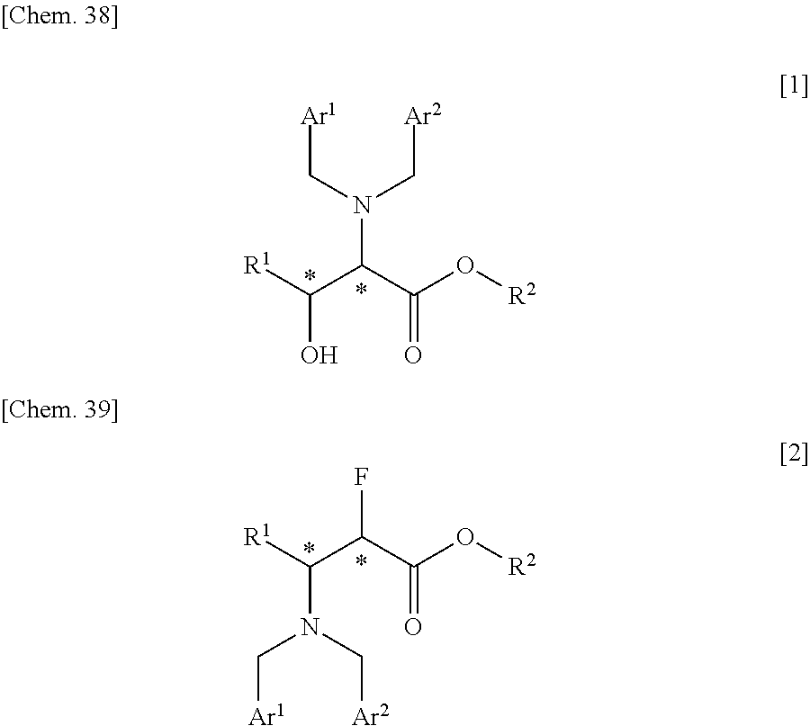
[Ar1]CN(C[Ar2])C(C([R1])O)C(=O)O[R2].[Ar1]CN(C[Ar2])C([R1])C(F)C(O[R2])=O
